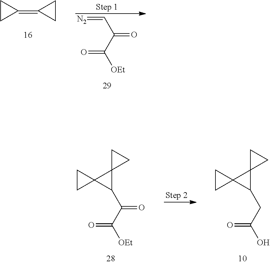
C1CC1=C1CC1.[N2]=CC(C(=O)[OEt])=O.C1CC12C(C(C(=O)[OEt])=O)C21CC1.C1CC12C(CC(=O)O)C21CC1
